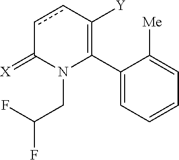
C1(C2=C([Y])ccC(=[X])N2CC(F)F)=CC=CC=C1[Me]
